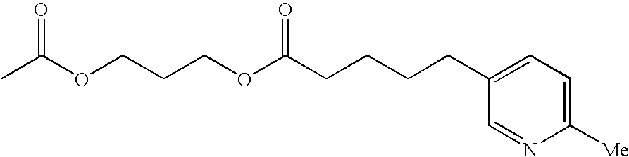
O(C(C)=O)CCCOC(CCCCC1=CC=C([Me])N=C1)=O
